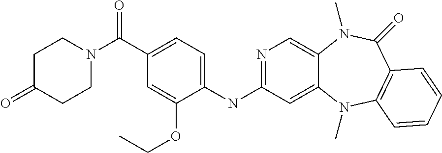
C1(C(=O)N2CCC(=O)CC2)=CC=C(NC2=NC=C3C(=C2)N(C)C2=C(C(=O)N3C)C=CC=C2)C(OCC)=C1
